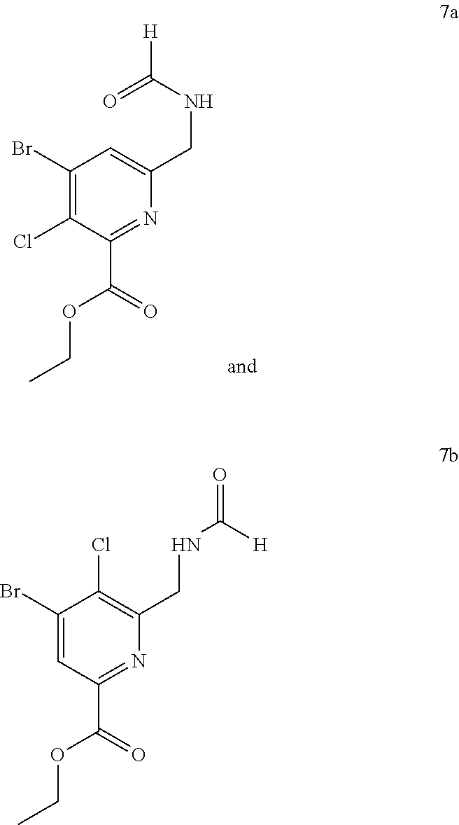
C1(Br)=C(Cl)C(C(OCC)=O)=NC(CNC(=O)[H])=C1.C1(Br)=CC(C(OCC)=O)=NC(CNC([H])=O)=C1Cl
